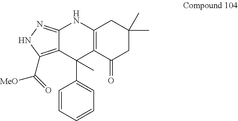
C12=NNC(C(=O)[MeO])=C1C(C1=CC=CC=C1)(C)C1=C(N2)CC(C)(C)CC1=O
